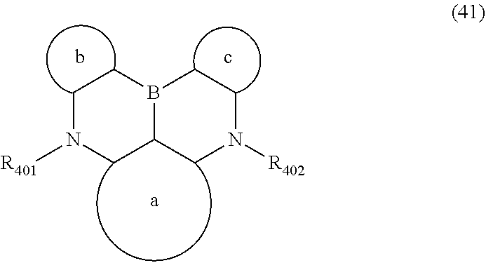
B12C(CN([R401])CC1)CN([R402])CC2
